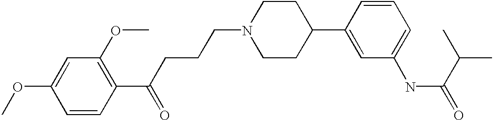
C1=CC(C(CCCN2CCC(C3=CC(NC(=O)C(C)C)=CC=C3)CC2)=O)=C(OC)C=C1OC
